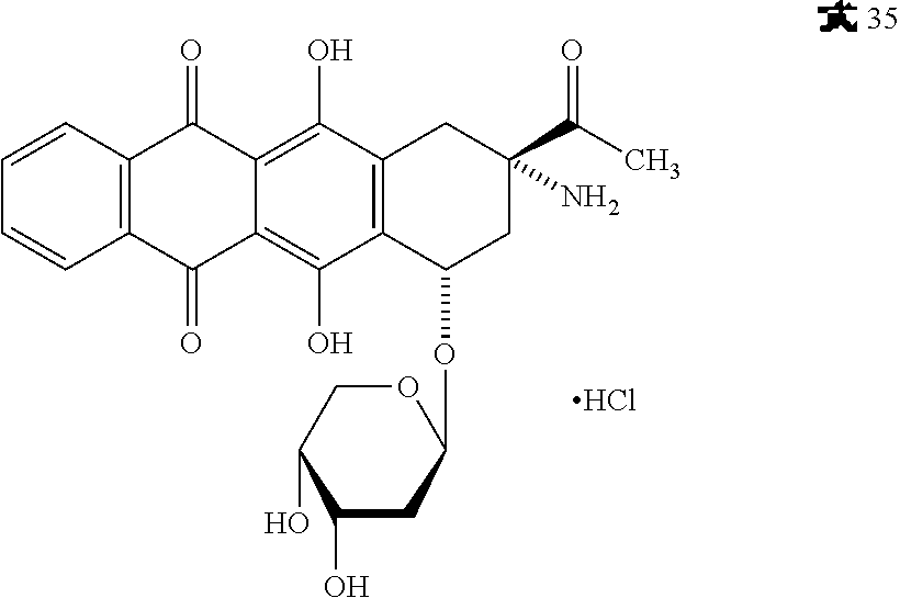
C1=CC=CC2=C1C(=O)C1=C(O)C3=C(C(O)=C1C2=O)C(OC1CC(O)C(O)CO1)CC(C(C)=O)(N)C3.Cl
